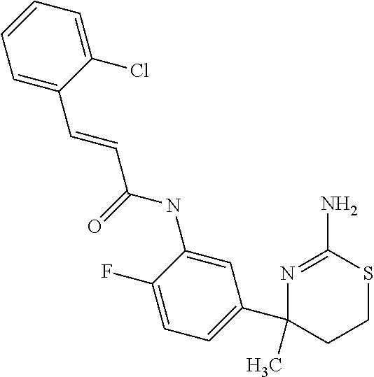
N(C1=CC(C2(C)N=C(N)SCC2)=CC=C1F)C(=O)C=CC1=CC=CC=C1Cl
